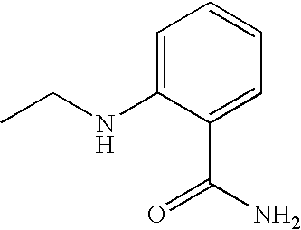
C1=C(NCC)C(C(=O)N)=CC=C1
